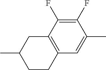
C12=C(C=C(C)C(F)=C1F)CCC(C)C2
